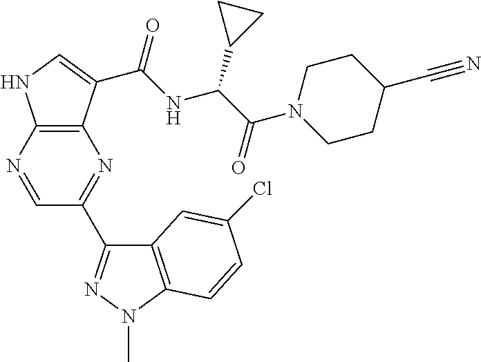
C12=C(N=CC(C3=NN(C)C4=C3C=C(Cl)C=C4)=N1)NC=C2C(NC(C(N1CCC(C#N)CC1)=O)C1CC1)=O
